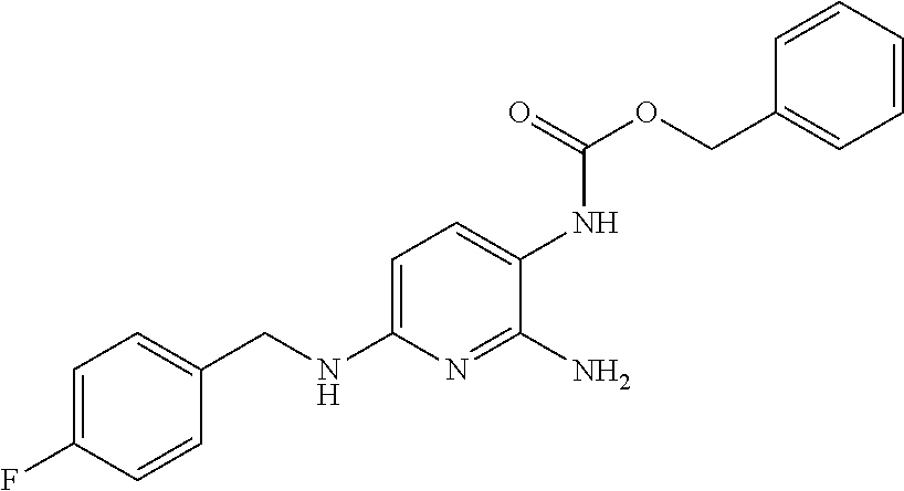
C1=C(F)C=CC(CNC2=CC=C(NC(OCC3=CC=CC=C3)=O)C(N)=N2)=C1
